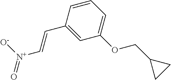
C(=CC1=CC(OCC2CC2)=CC=C1)[N+](=O)[O-]
